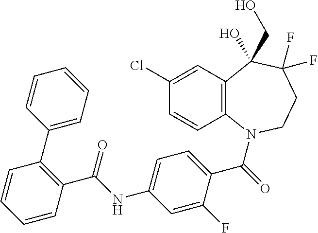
C1(Cl)=CC2=C(C=C1)N(C(=O)C1=CC=C(NC(C3=C(C4=CC=CC=C4)C=CC=C3)=O)C=C1F)CCC(F)(F)C2(O)CO
